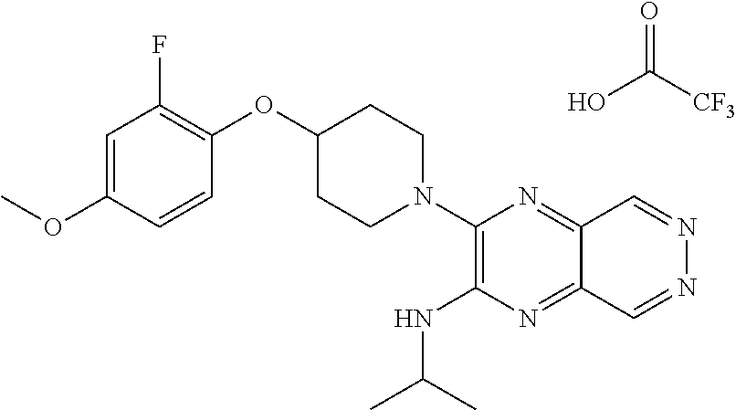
OC([CF3])=O.C1=C(OC)C=CC(OC2CCN(C3=C(NC(C)C)N=C4C(=N3)C=NN=C4)CC2)=C1F
